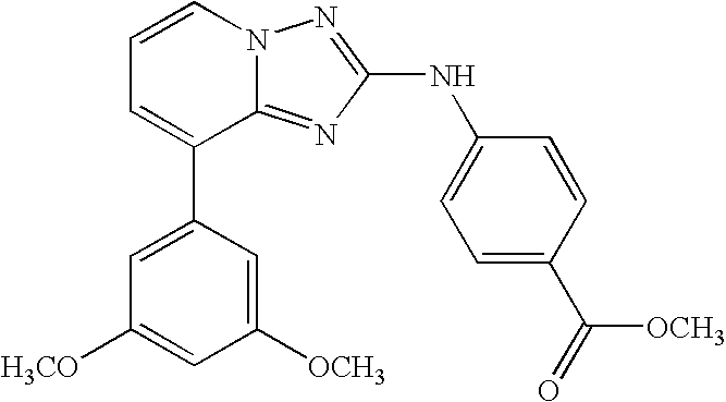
C1=CN2C(=NC(NC3=CC=C(C(=O)[OCH3])C=C3)=N2)C(C2=CC([H3CO])=CC([OCH3])=C2)=C1
